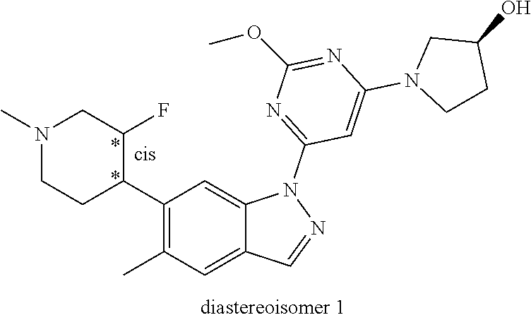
C1(C2C(F)CN(C)CC2)=C(C)C=C2C(=C1)N(C1=NC(OC)=NC(N3CCC(O)C3)=C1)N=C2
